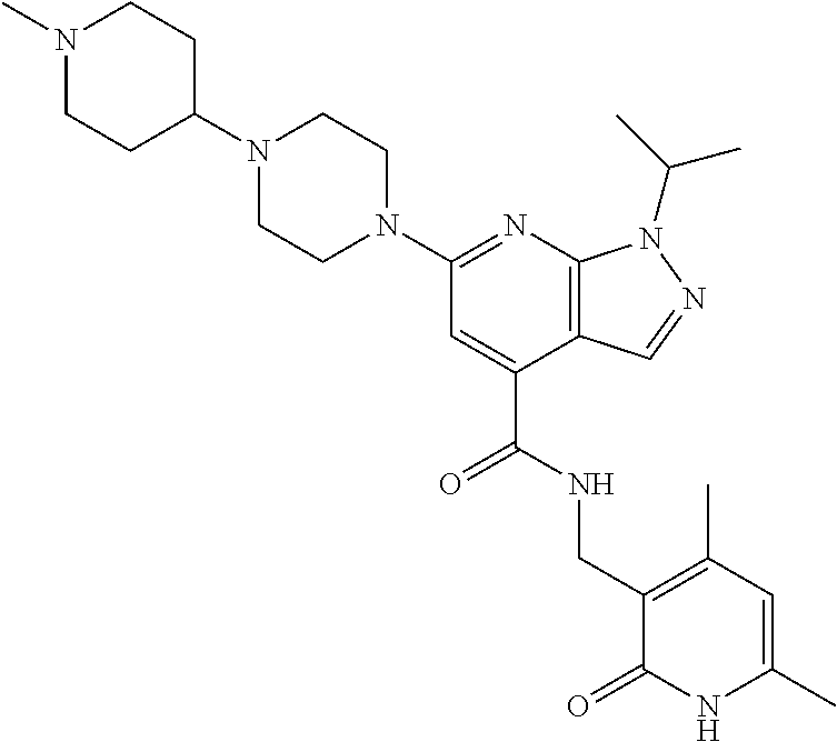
C1N(C2CCN(C)CC2)CCN(C2=NC3=C(C(C(=O)NCC4=C(C)C=C(C)NC4=O)=C2)C=NN3C(C)C)C1
